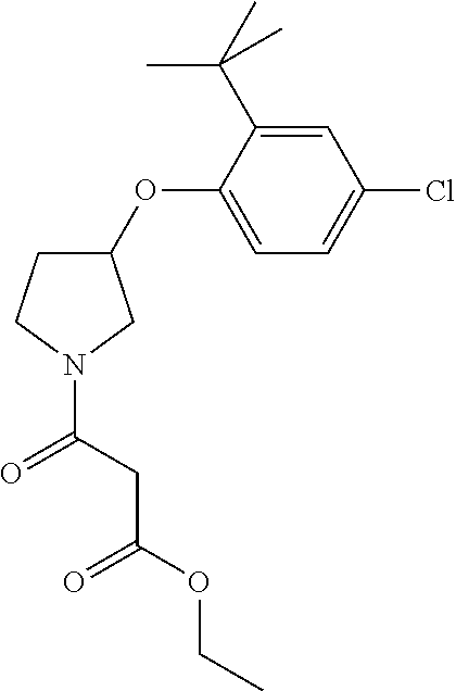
C1(OC2=CC=C(Cl)C=C2C(C)(C)C)CCN(C(=O)CC(OCC)=O)C1
